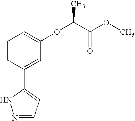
C1=CC(C2=CC=NN2)=CC(OC(C)C(OC)=O)=C1
